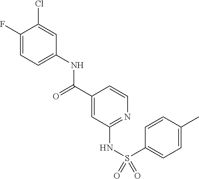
C1(F)=CC=C(NC(C2=CC(NS(=O)(C3=CC=C(C)C=C3)=O)=NC=C2)=O)C=C1Cl
